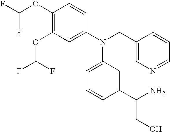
C1(OC(F)F)=C(OC(F)F)C=C(N(CC2=CN=CC=C2)C2=CC=CC(C(N)CO)=C2)C=C1
